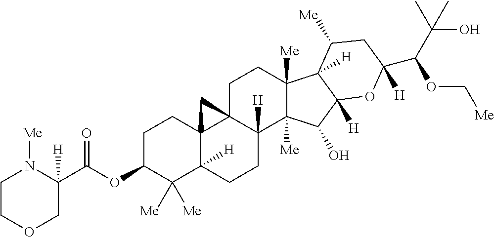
O(C1C([Me])([Me])C2([H])C3(CC1)C1(C([H])(CC2)C2([Me])C([Me])(CC1)C1([H])C([H])(C2O)OC(C(C(C)(O)C)OC[Me])([H])CC1[Me])C3)C(C1([H])N([Me])CCOC1)=O
